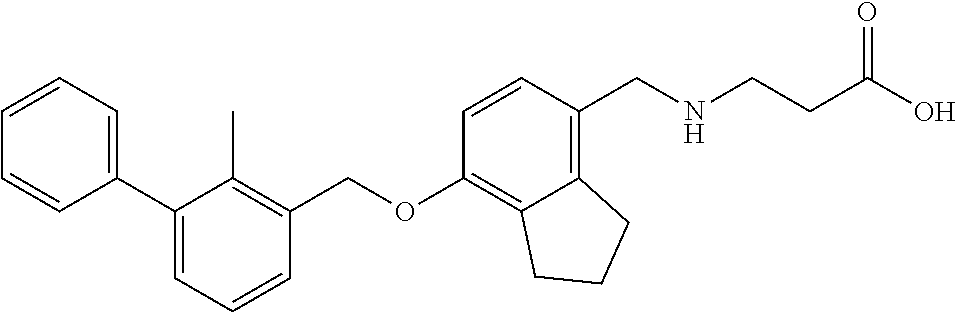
C1=CC=C(C2=CC=CC(COC3=C4C(=C(CNCCC(O)=O)C=C3)CCC4)=C2C)C=C1
